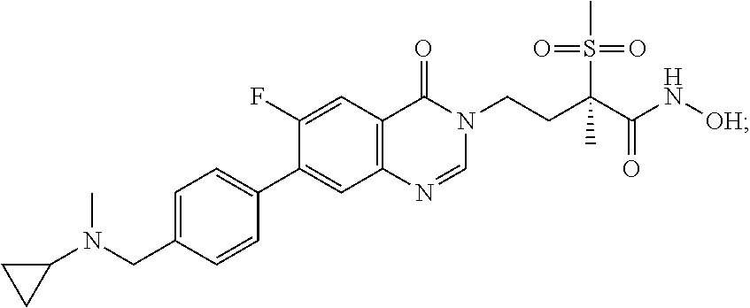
C1=NC2=C(C=C(F)C(C3=CC=C(CN(C)C4CC4)C=C3)=C2)C(=O)N1CCC(S(=O)(=O)C)(C)C(N[OH])=O
